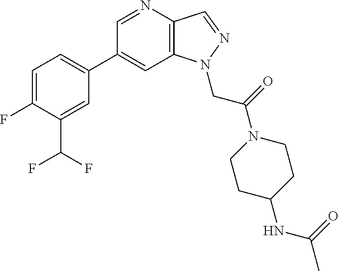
C1(C2=CC=C(F)C(C(F)F)=C2)=CC2=C(C=NN2CC(N2CCC(NC(C)=O)CC2)=O)N=C1
